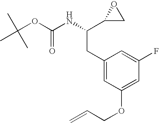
CC(C)(C)OC(NC(C1CO1)CC1=CC(OCC=C)=CC(F)=C1)=O
